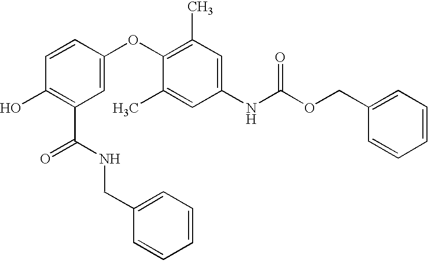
C1(O)=C(C(NCC2=CC=CC=C2)=O)C=C(OC2=C(C)C=C(NC(OCC3=CC=CC=C3)=O)C=C2C)C=C1
